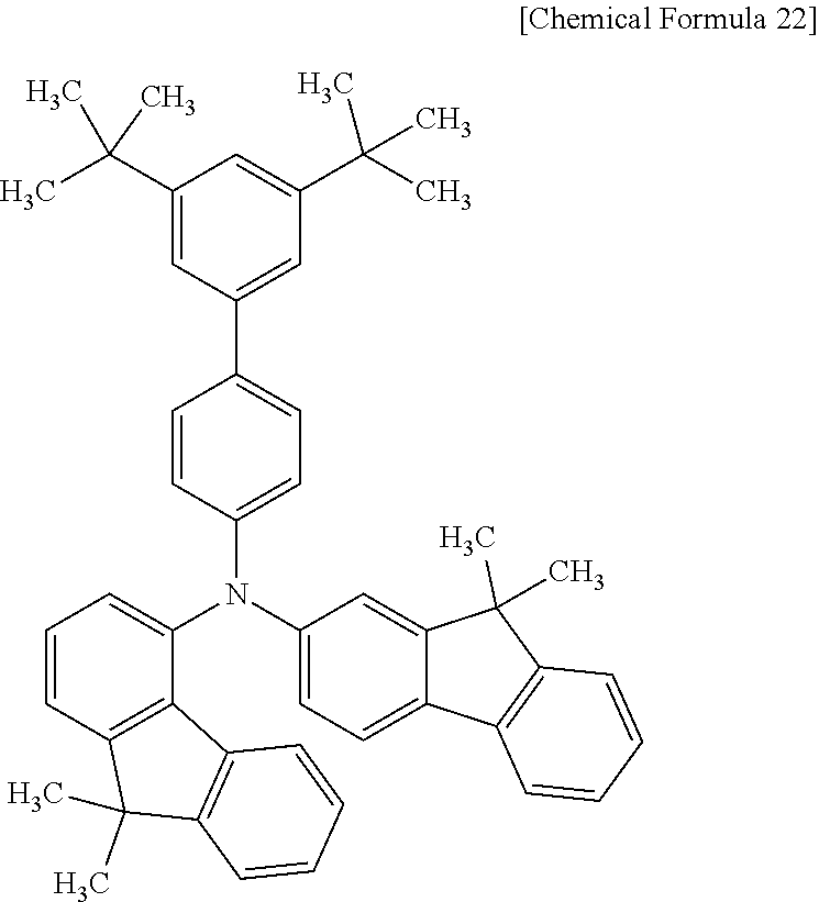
C1(C(C)(C)C)=CC(C2=CC=C(N(C3=CC=C4C(=C3)C(C)(C)C3=C4C=CC=C3)C3=CC=CC4=C3C3=C(C4(C)C)C=CC=C3)C=C2)=CC(C(C)(C)C)=C1
